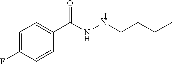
C1=C(F)C=CC(C(NNCCCC)=O)=C1
